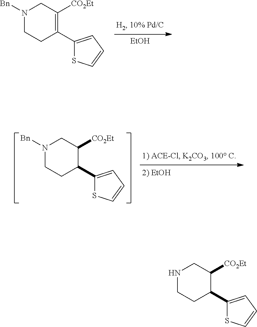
N1CCC(C2=CC=CS2)C([CO2Et])C1.[EtOH].N1([Bn])CCC(C2=CC=CS2)=C([CO2Et])C1.N1([Bn])CCC(C2=CC=CS2)C([CO2Et])C1
